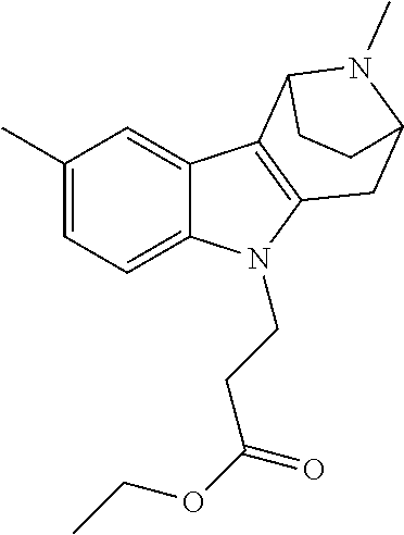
C1(C)=CC=C2C(=C1)C1=C(N2CCC(OCC)=O)CC2N(C)C1CC2
